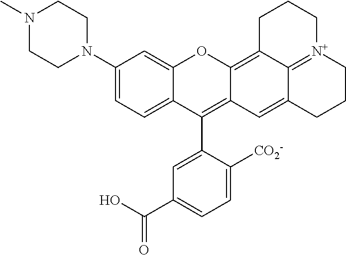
C1(N2CCN(C)CC2)=CC=C2C(=C1)OC1=C3C4=[N+](CCCC4=CC1=C2C1=CC(C(=O)O)=CC=C1[CO2-])CCC3
